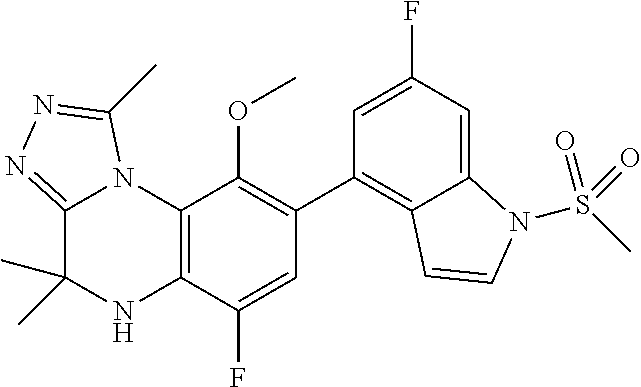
C1(C2=C3C(=CC(F)=C2)N(S(C)(=O)=O)C=C3)=C(OC)C2=C(C(F)=C1)NC(C)(C)C1=NN=C(C)N21
